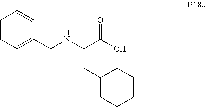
C1(CNC(C(O)=O)CC2CCCCC2)=CC=CC=C1
